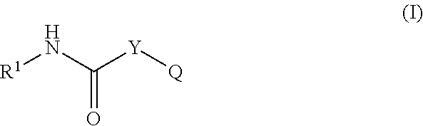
O=C(N[R1])[Y][Q]
